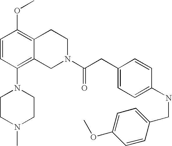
C1=CC(N2CCN(C)CC2)=C2C(=C1OC)CCN(C(CC1=CC=C(NCC3=CC=C(OC)C=C3)C=C1)=O)C2
